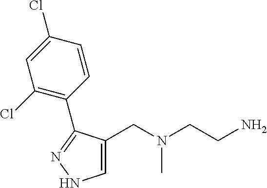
C1=C(CN(CCN)C)C(C2=C(Cl)C=C(Cl)C=C2)=NN1
